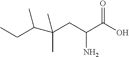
CCC(C(CC(C(O)=O)N)(C)C)C
